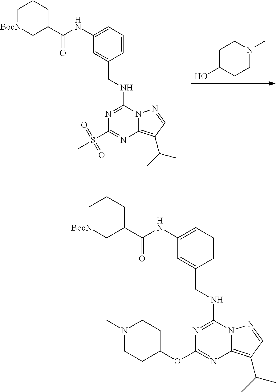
OC1CCN(C)CC1.N1=C(NCC2=CC(NC(C3CCC[BocN]C3)=O)=CC=C2)N2C(=C(C(C)C)C=N2)N=C1S(C)(=O)=O.N1=C(NCC2=CC(NC(C3CCC[BocN]C3)=O)=CC=C2)N2C(=C(C(C)C)C=N2)N=C1OC1CCN(C)CC1
